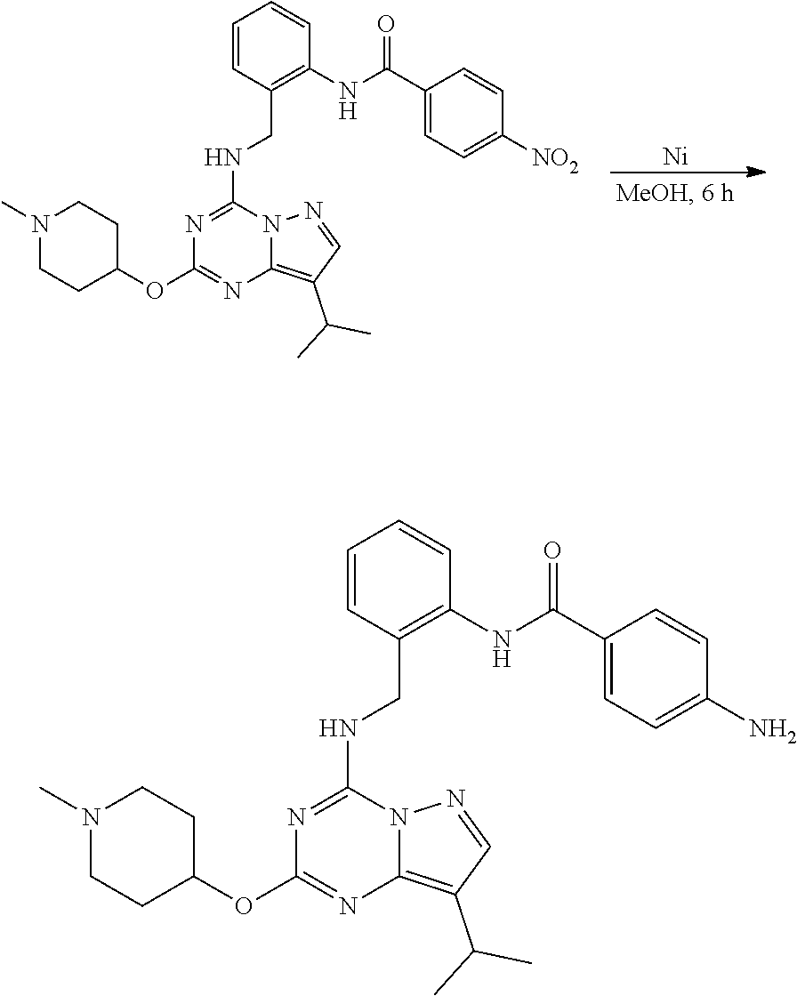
[Ni].N1(C)CCC(OC2=NC3=C(C(C)C)C=NN3C(NCC3=C(NC(C4=CC=C([NO2])C=C4)=O)C=CC=C3)=N2)CC1.N1(C)CCC(OC2=NC3=C(C(C)C)C=NN3C(NCC3=C(NC(C4=CC=C(N)C=C4)=O)C=CC=C3)=N2)CC1
